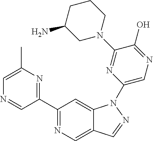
C1(C2=NC(C)=CN=C2)=NC=C2C(=C1)N(C1=CN=C(O)C(N3CCCC(N)C3)=N1)N=C2
